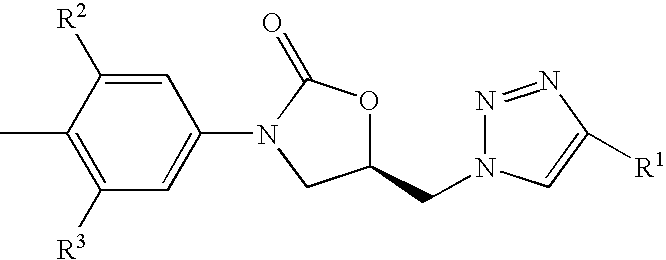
C1([R3])=C(C)C([R2])=CC(N2CC(CN3N=NC([R1])=C3)OC2=O)=C1
